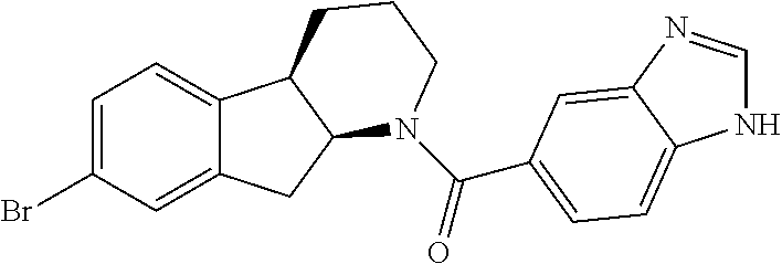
C1=C(Br)C=C2C(=C1)C1C(C2)N(C(=O)C2=CC=C3NC=NC3=C2)CCC1
